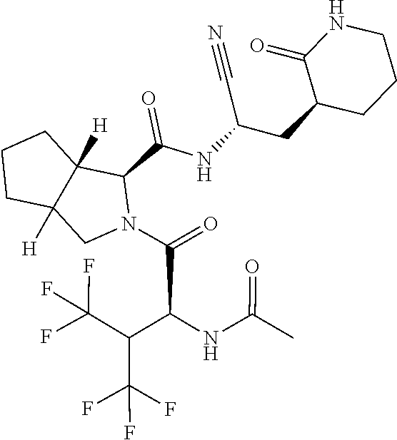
C(#N)C(CC1C(=O)NCCC1)NC(C1C2([H])C([H])(CN1C(C(NC(=O)C)C(C(F)(F)F)C(F)(F)F)=O)CCC2)=O
